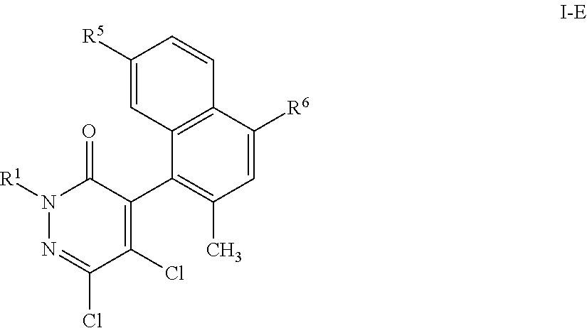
N1([R1])N=C(Cl)C(Cl)=C(C2=C(C)C=C([R6])C3=C2C=C([R5])C=C3)C1=O
